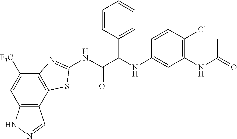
C12=C(C3=C(C([F3C])=C1)N=C(NC(C(NC1=CC(NC(=O)C)=C(Cl)C=C1)C1=CC=CC=C1)=O)S3)C=NN2
